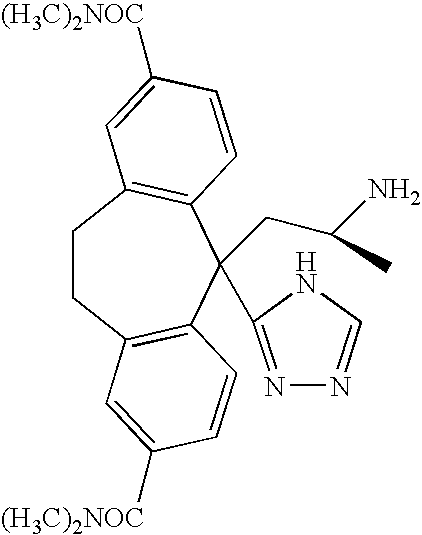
C1CC2=C(C=CC([(H3C)2NOC])=C2)C(CC(N)C)(C2=NN=CN2)C2=C1C=C([(H3C)2NOC])C=C2
